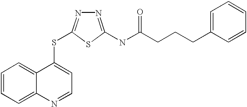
C1=CC=C2C(=C1)C(SC1=NN=C(NC(=O)CCCC3=CC=CC=C3)S1)=CC=N2
